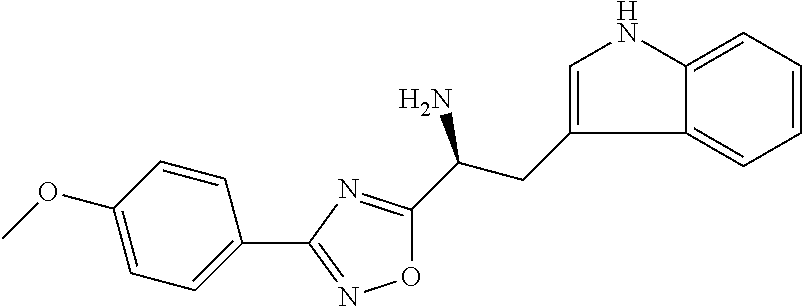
O1C(C(CC2=CNC3=CC=CC=C23)N)=NC(C2=CC=C(OC)C=C2)=N1
